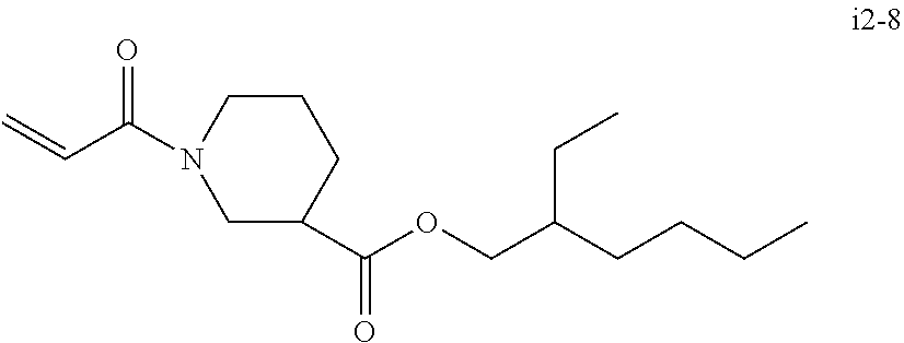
C=CC(N1CC(C(OCC(CCCC)CC)=O)CCC1)=O
